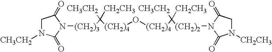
[(CH2)4](O[(CH2)4]C([CH3CH2])([CH2CH3])[(CH2)2]N1C(=O)CN([CH2CH3])C1=O)C([CH3CH2])([CH2CH3])[(CH2)3]N1C(=O)N([CH3CH2])CC1=O
